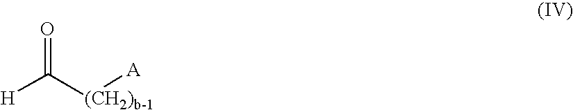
[H]C([(CH2)b-1][A])=O
